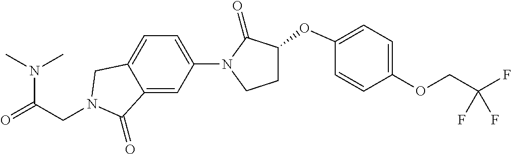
N(C(=O)CN1CC2=CC=C(N3C(=O)C(OC4=CC=C(OCC(F)(F)F)C=C4)CC3)C=C2C1=O)(C)C
